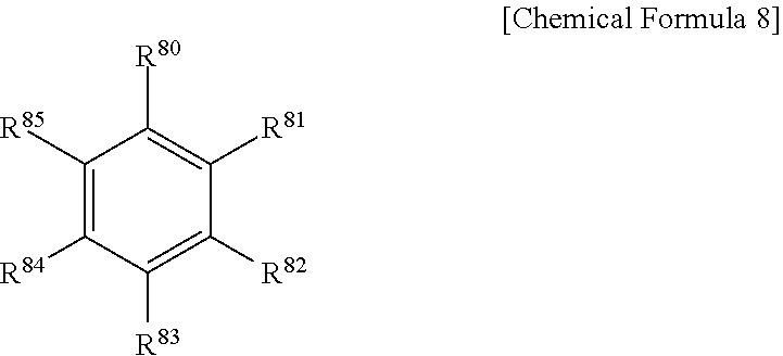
C1([R85])=C([R84])C([R83])=C([R82])C([R81])=C1[R80]
